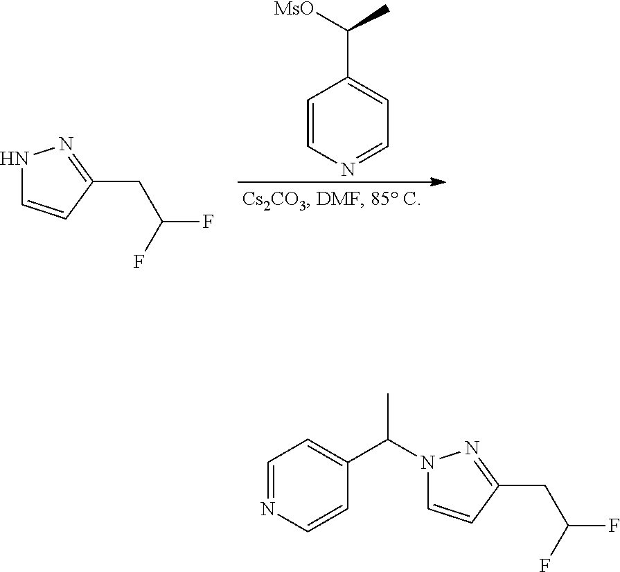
N1C=CC(CC(F)F)=N1.C1=CN=CC=C1C(C)[MsO].N1(C(C)C2=CC=NC=C2)C=CC(CC(F)F)=N1
